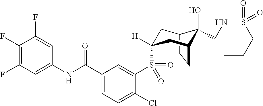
C1(F)=C(F)C=C(NC(C2=CC=C(Cl)C(S(=O)(=O)C3([H])CC4C(O)(CNS(=O)(CC=C)=O)C(CC4)C3)=C2)=O)C=C1F
